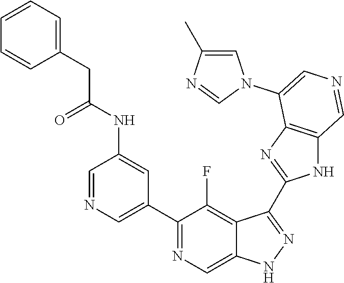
C1(C2=CN=CC(NC(CC3=CC=CC=C3)=O)=C2)=NC=C2C(=C1F)C(C1=NC3=C(N1)C=NC=C3N1C=C(C)N=C1)=NN2
